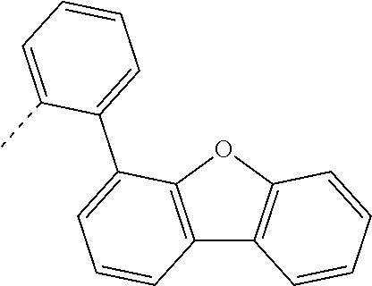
C12=C(OC3=C1C=CC=C3)C(C1=CC=CC=C1C)=CC=C2
